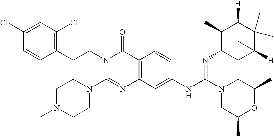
C1(Cl)=CC(Cl)=C(CCN2C(N3CCN(C)CC3)=NC3=C(C2=O)C=CC(NC(=NC2CC4([H])C(C)(C)C([H])(C2C)C4)N2CC(C)OC(C)C2)=C3)C=C1
